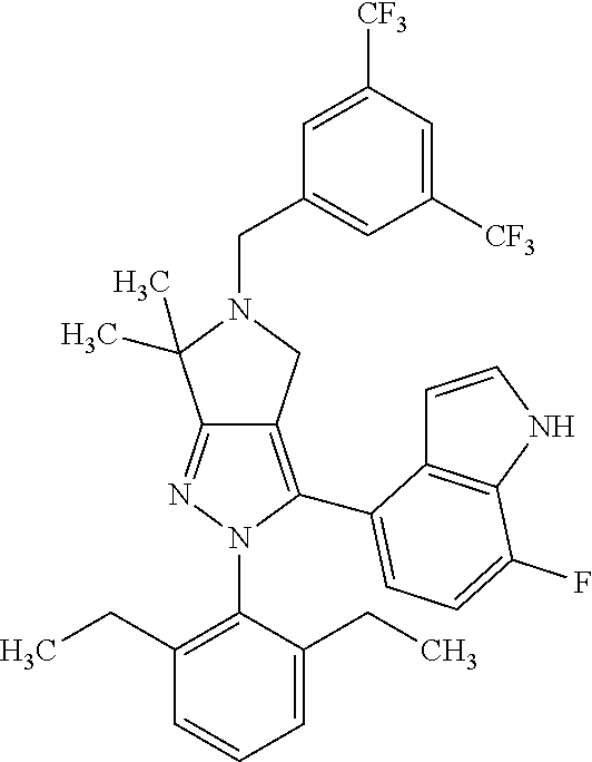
C12=NN(C3=C(CC)C=CC=C3CC)C(C3=CC=C(F)C4=C3C=CN4)=C1CN(CC1=CC([CF3])=CC([CF3])=C1)C2(C)C
